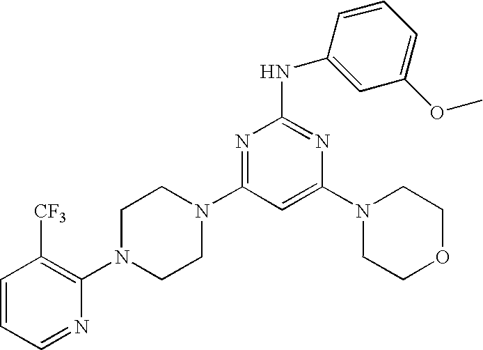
C1=CC=NC(N2CCN(C3=NC(NC4=CC(OC)=CC=C4)=NC(N4CCOCC4)=C3)CC2)=C1[CF3]
